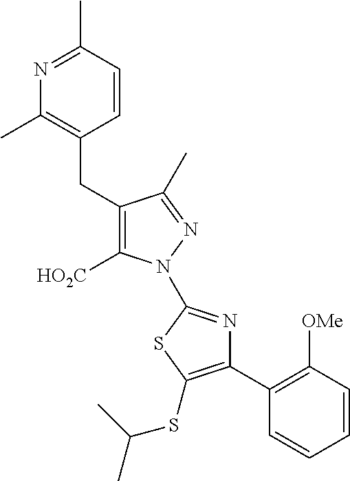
C(C1=C([HO2C])N(C2=NC(C3=C([OMe])C=CC=C3)=C(SC(C)C)S2)N=C1C)C1=C(C)N=C(C)C=C1
